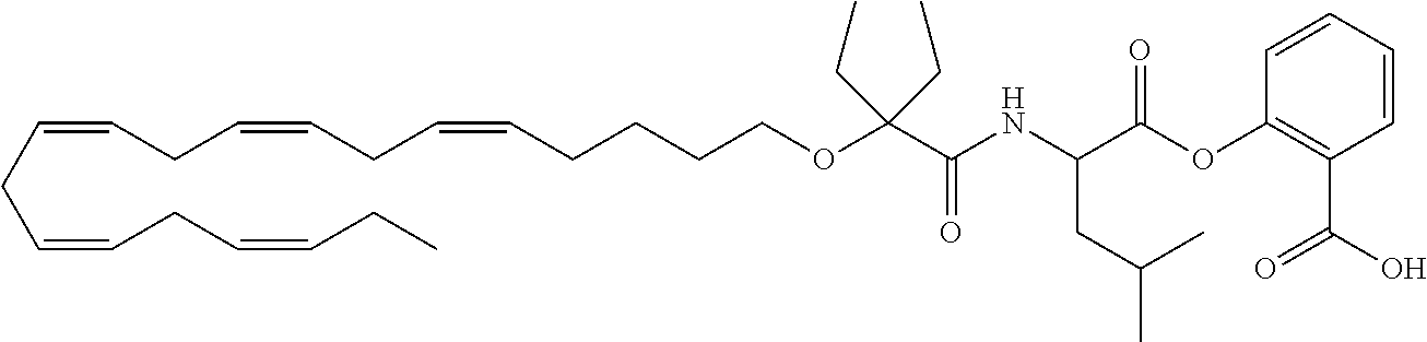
C(CC=CCC=CCC=CCCCCOC(C(=O)NC(C(OC1=C(C(O)=O)C=CC=C1)=O)CC(C)C)(CC)CC)=CCC=CCC
